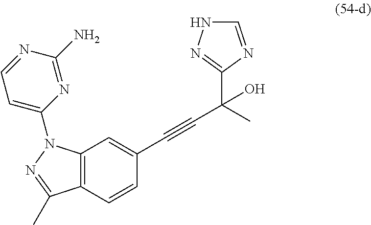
C12=C(C=CC(C#CC(O)(C3=NNC=N3)C)=C1)C(C)=NN2C1=CC=NC(N)=N1
